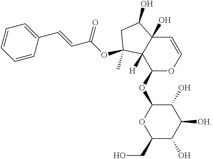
C1(C=CC(OC2(C)C3([H])C(O)(C=COC3OC3OC(CO)C(O)C([OH])C3O)C(O)C2)=O)=CC=CC=C1
